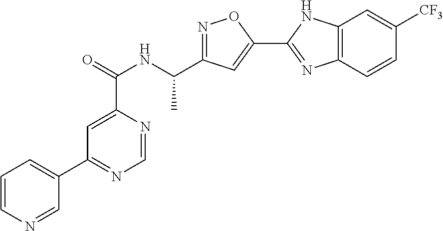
C1=NC(C(=O)NC(C2=NOC(C3=NC4=C(N3)C=C([CF3])C=C4)=C2)C)=CC(C2=CC=CN=C2)=N1
